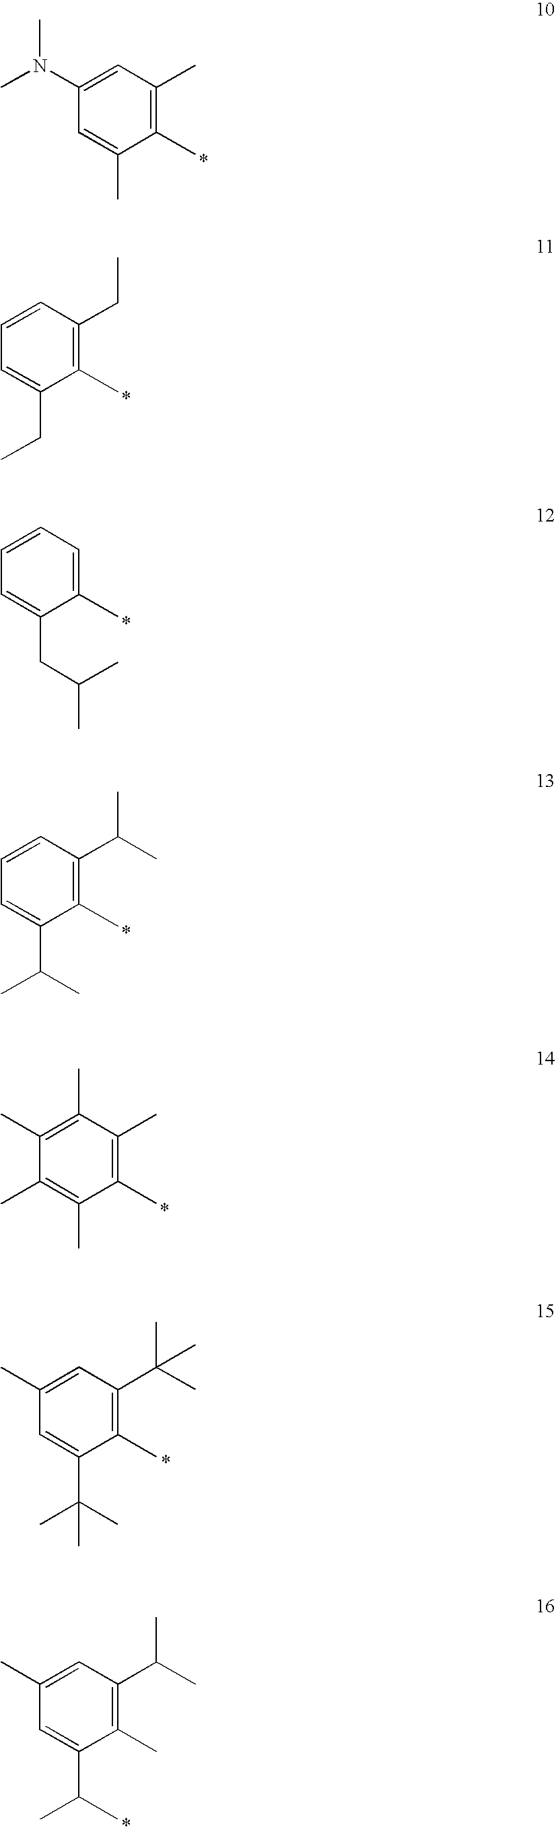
C1(N(C)C)=CC(C)=C(C)C(C)=C1.C1=CC(CC)=C(C)C(CC)=C1.C1=CC=C(C)C(CC(C)C)=C1.C1=CC(C(C)C)=C(C)C(C(C)C)=C1.C1(C)=C(C)C(C)=C(C)C(C)=C1C.C1(C)=CC(C(C)(C)C)=C(C)C(C(C)(C)C)=C1.C1(C)=CC(C(C)C)=C(C)C(C(C)C)=C1
